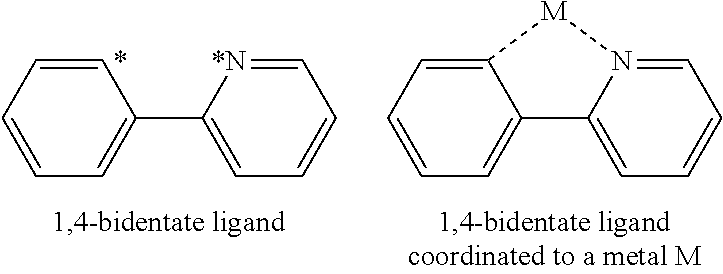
C1=CC=C(C2=CC=CC=[*N]2)C=C1.*.C1=CC=C2C(=C1)[M]N1=CC=CC=C21
